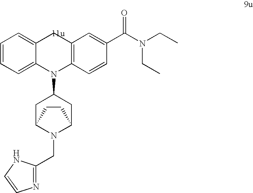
C1=CC=C2C(=C1)[11u]C1=C(N2C2CC3N(CC4=NC=CN4)C(C2)CC3)C=CC(C(N(CC)CC)=O)=C1
